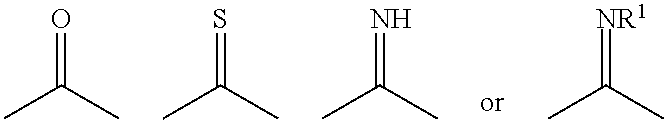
CC(C)=O.CC(C)=S.CC(C)=N.CC(C)=[NR1]
